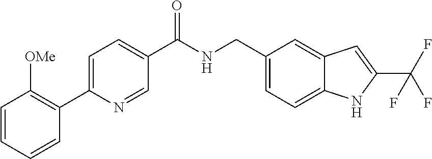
C1(CNC(C2=CC=C(C3=C([OMe])C=CC=C3)N=C2)=O)=CC=C2C(=C1)C=C(C(F)(F)F)N2
